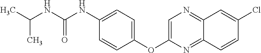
C1(OC2=CN=C3C(=N2)C=CC(Cl)=C3)=CC=C(NC(NC(C)C)=O)C=C1
